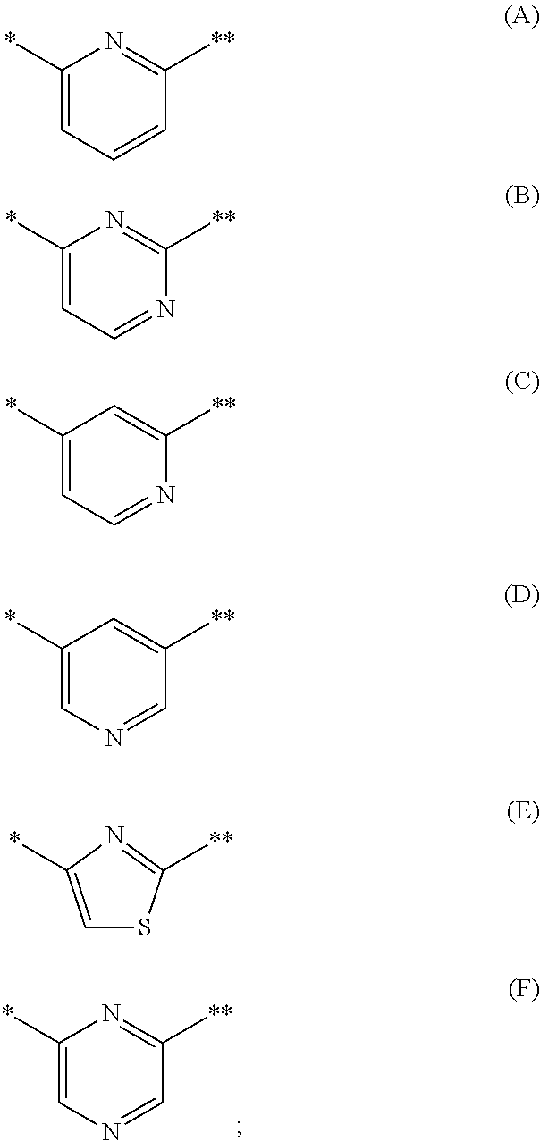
C1(*)=CN=CC([**])=N1.C1(*)=CC=CC([**])=N1.C1(*)=CC=NC([**])=N1.C1(*)=CC=NC([**])=C1.C1(*)=CN=CC([**])=C1.C1=C(*)N=C([**])S1
